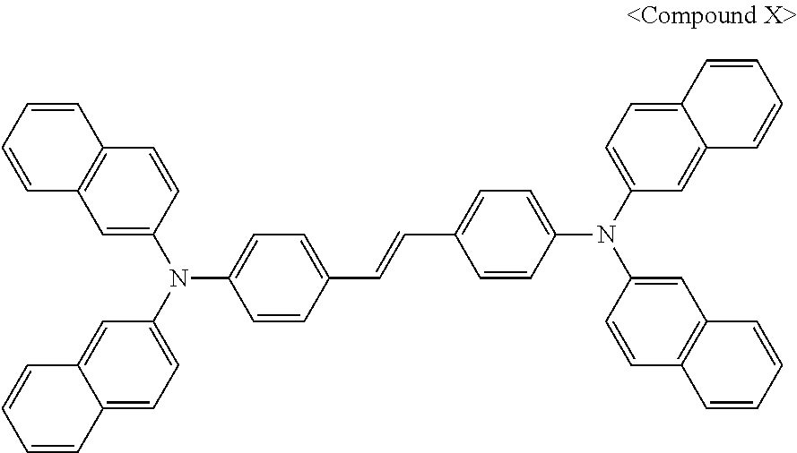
C1=C(N(C2=CC=C(C=CC3=CC=C(N(C4=CC=C5C(=C4)C=CC=C5)C4=CC5=C(C=C4)C=CC=C5)C=C3)C=C2)C2=CC=C3C(=C2)C=CC=C3)C=CC2=C1C=CC=C2
